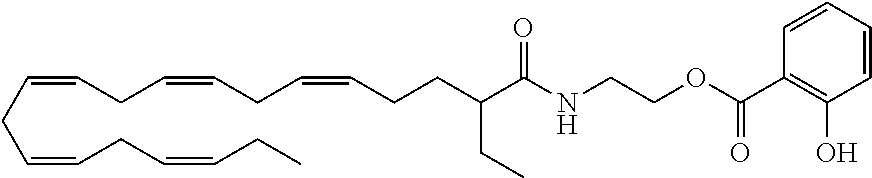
C(C=CCC=CCC=CCCC(C(NCCOC(C1=C(O)C=CC=C1)=O)=O)CC)C=CCC=CCC
